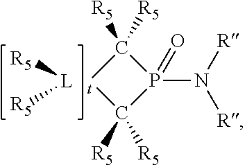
[L]([R5])[R5].C1([R5])([R5])[t]C([R5])([R5])P1(N([R])[R])=O
